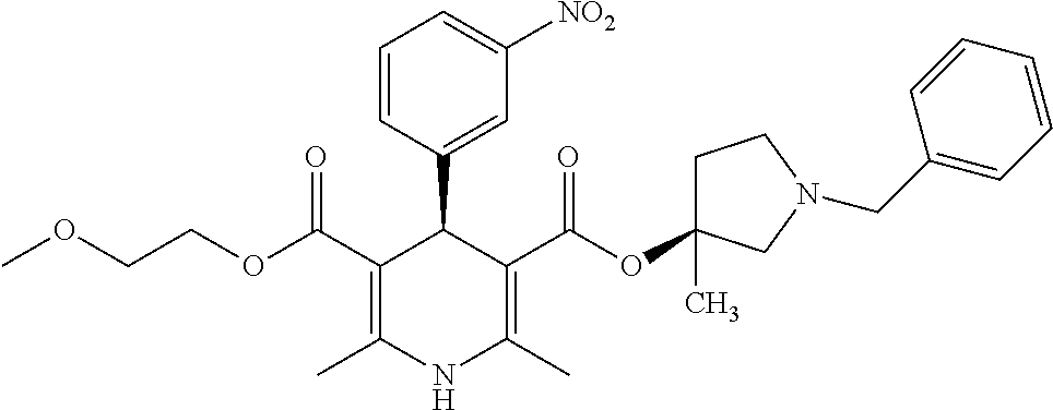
C1(C(OCCOC)=O)=C(C)NC(C)=C(C(OC2(C)CCN(CC3=CC=CC=C3)C2)=O)C1C1=CC([NO2])=CC=C1
